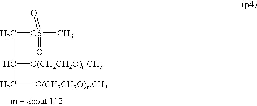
C([OS](C)(=O)=O)C([O(CH2CH2O)mCH3])C[O(CH2CH2O)mCH3]
